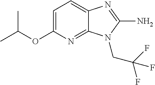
C1=C(OC(C)C)N=C2C(=C1)N=C(N)N2CC(F)(F)F
